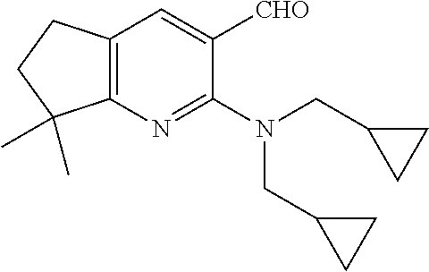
C12=C(N=C(N(CC3CC3)CC3CC3)C([CHO])=C1)C(C)(C)CC2
